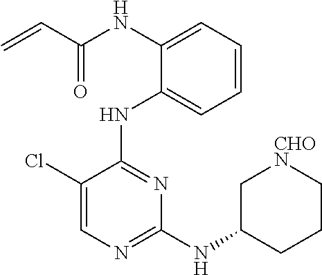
N(C1=CC=CC=C1NC1=NC(NC2CCC[CHON]C2)=NC=C1Cl)C(C=C)=O
